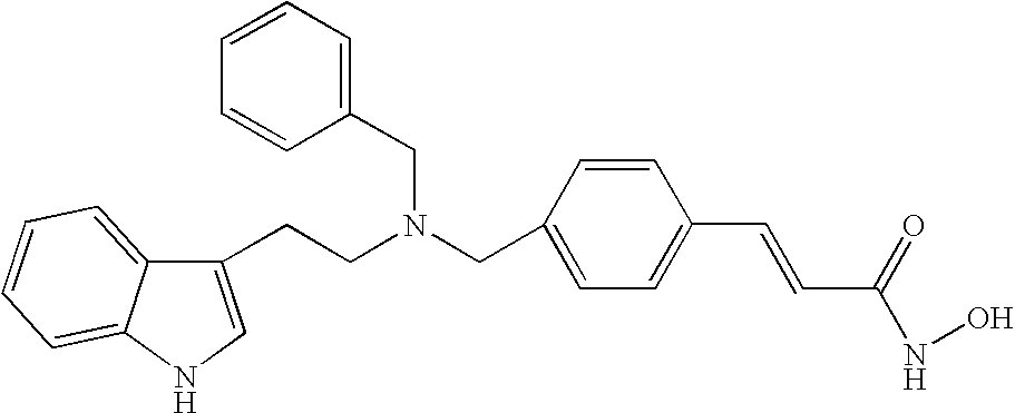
C1(CCN(CC2=CC=C(C=CC(NO)=O)C=C2)CC2=CC=CC=C2)=CNC2=CC=CC=C12
